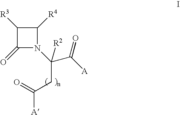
C1([R3])C(=O)N(C(C([A])=O)(CC(=O)[A])[R2])C1[R4]
